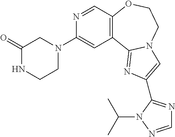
N1=CC2=C(C=C1N1CC(=O)NCC1)C1=NC(C3=NC=NN3C(C)C)=CN1CCO2
